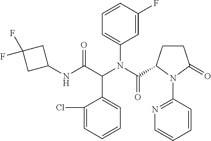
C1=CC(F)=CC(N(C(=O)C2CCC(=O)N2C2=NC=CC=C2)C(C(NC2CC(F)(F)C2)=O)C2=CC=CC=C2Cl)=C1
